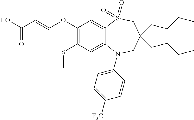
OC(C=COC1=C(SC)C=C2C(=C1)S(=O)(=O)CC(CCCC)(CCCC)CN2C1=CC=C([F3C])C=C1)=O
